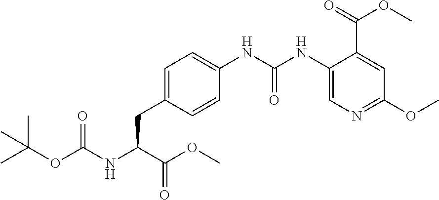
N(C1=CN=C(OC)C=C1C(OC)=O)C(NC1=CC=C(CC(C(=O)OC)NC(=O)OC(C)(C)C)C=C1)=O
